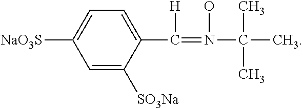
C1=C([SO3Na])C(C(=N(C(C)(C)C)O)[H])=CC=C1[NaO3S]
